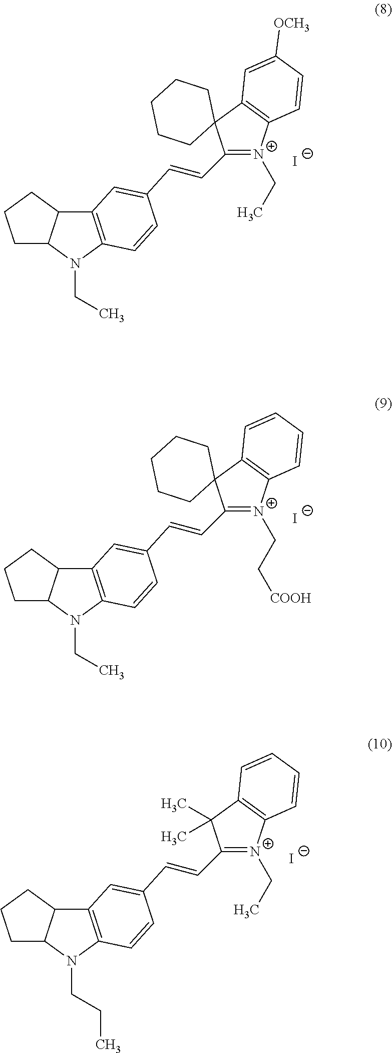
C1C2C(CC1)C1=C(N2CC)C=CC(C=CC2=[N+](CC)C3=C(C24CCCCC4)C=C([OCH3])C=C3)=C1.[I-].C1C2C(CC1)C1=C(N2CC)C=CC(C=CC2=[N+](CC[COOH])C3=C(C24CCCCC4)C=CC=C3)=C1.[I-].C1C2C(CC1)C1=C(N2CCC)C=CC(C=CC2=[N+](CC)C3=C(C2(C)C)C=CC=C3)=C1.[I-]
